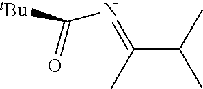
C(C(C)C)(C)=NC([tBu])=O
